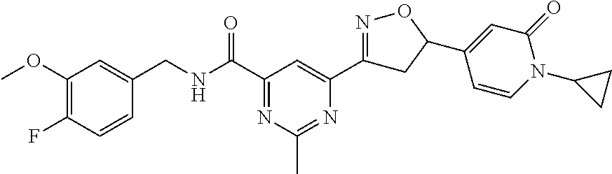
C1(OC)=C(F)C=CC(CNC(C2=NC(C)=NC(C3=NOC(C4=CC(=O)N(C5CC5)C=C4)C3)=C2)=O)=C1
